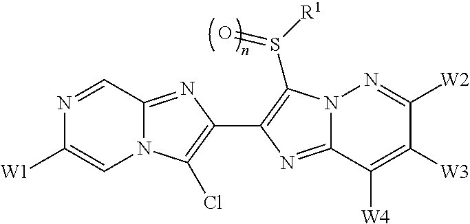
N1=CC2=NC(C3=C(S([R1])=O)N4C(=N3)C([W4])=C([W3])C([W2])=N4)=C(Cl)N2C=C1[W1]
